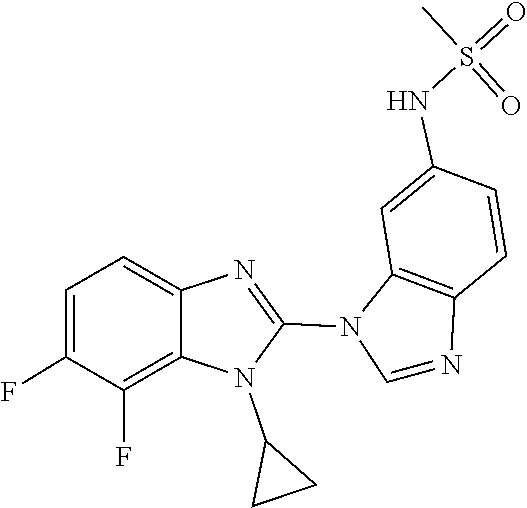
C1(N2C=NC3=C2C=C(NS(C)(=O)=O)C=C3)=NC2=CC=C(F)C(F)=C2N1C1CC1
